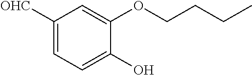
C1([OHC])=CC=C(O)C(OCCCC)=C1
